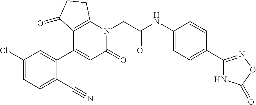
C12=C(N(CC(NC3=CC=C(C4=NOC(=O)N4)C=C3)=O)C(=O)C=C1C1=CC(Cl)=CC=C1C#N)CCC2=O
